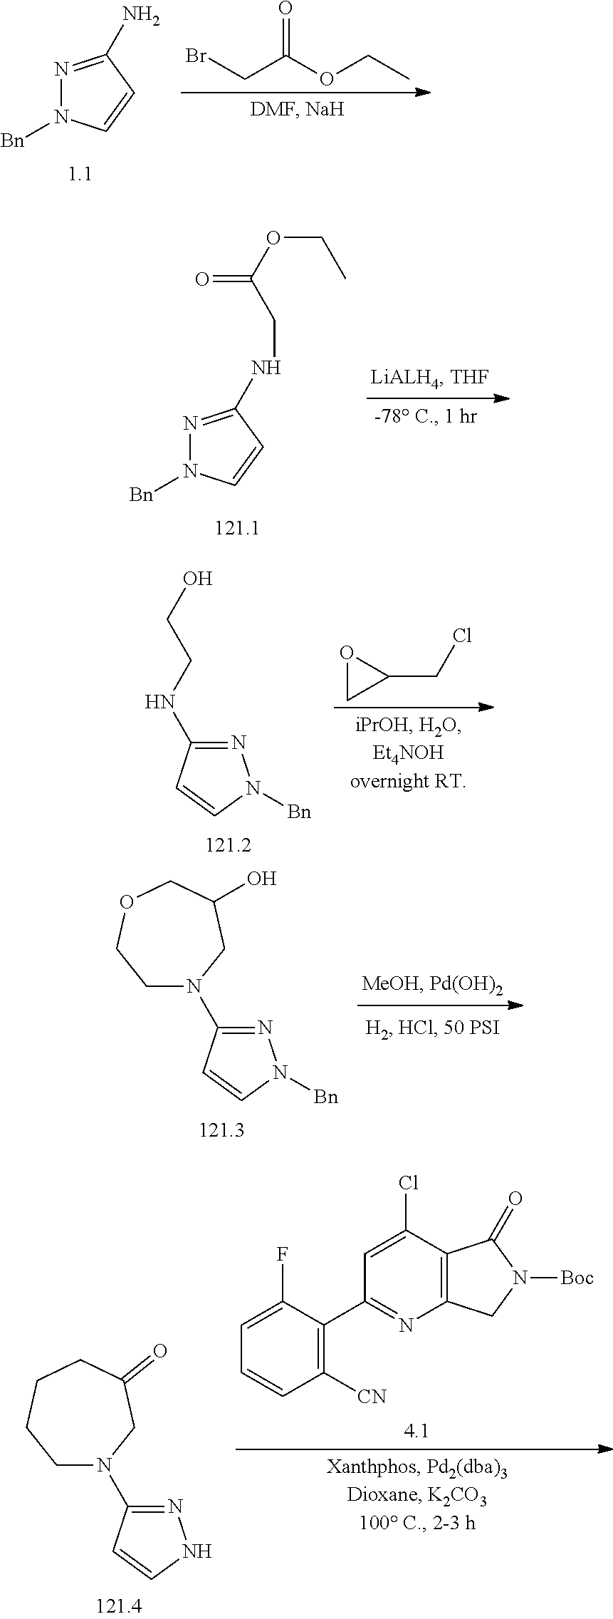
O=C(OCC)CBr.N1=C(N)C=CN1[Bn].N1=C(NCC(OCC)=O)C=CN1[Bn].OCCNC1=NN([Bn])C=C1.O1CC1CCl.C1(N2CCOCC(O)C2)=NN([Bn])C=C1.C1=C(F)C(C2=NC3=C(C(Cl)=C2)C(=O)N([Boc])C3)=C([CN])C=C1.C1(N2CCCCC(=O)C2)=NNC=C1
